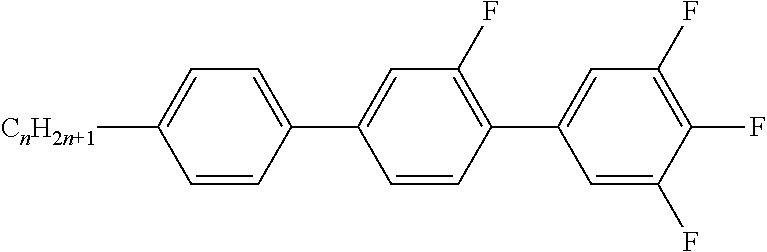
C1(C2=CC(F)=C(C3=CC(F)=C(F)C(F)=C3)C=C2)=CC=C([CnH2n+1])C=C1
